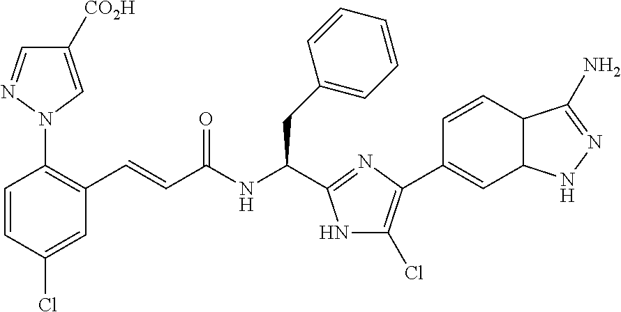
C1(Cl)=CC(C=CC(NC(CC2=CC=CC=C2)C2=NC(C3=CC4C(C=C3)C(N)=NN4)=C(Cl)N2)=O)=C(N2C=C([CO2H])C=N2)C=C1
